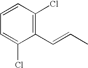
C1=C(Cl)C(C=CC)=C(Cl)C=C1
